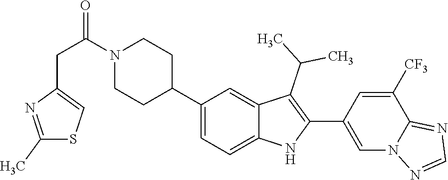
N1(C(CC2=CSC(C)=N2)=O)CCC(C2=CC=C3C(=C2)C(C(C)C)=C(C2=CN4C(=NC=N4)C([CF3])=C2)N3)CC1
